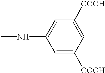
CNC1=CC([COOH])=CC([COOH])=C1
